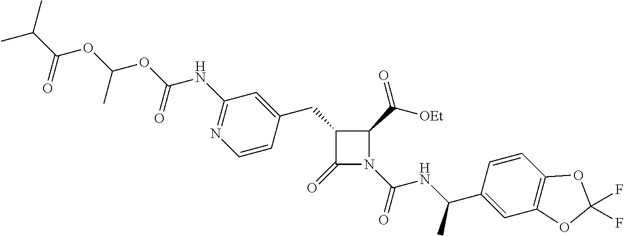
C1(CC2=CC(NC(=O)OC(OC(C(C)C)=O)C)=NC=C2)C(=O)N(C(=O)NC(C2=CC3=C(C=C2)OC(F)(F)O3)C)C1C(=O)[OEt]
